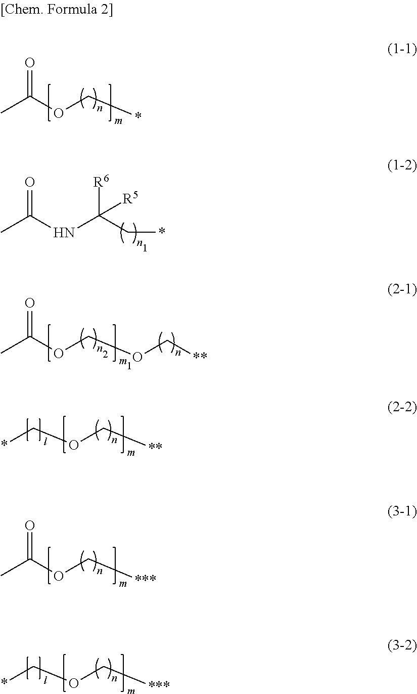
CC(OC*)=O.CC(NC([R6])([R5])C*)=O.CC(OCOC[**])=O.*COC[**].CC(OC[***])=O.*COC[***]
